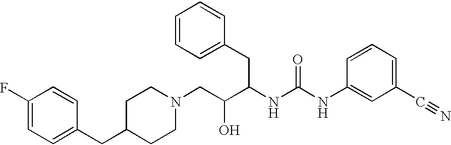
C1(F)=CC=C(CC2CCN(CC(C(NC(NC3=CC(C#N)=CC=C3)=O)CC3=CC=CC=C3)O)CC2)C=C1
